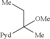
C(C([Me])([Pyd])[OMe])[Me]
